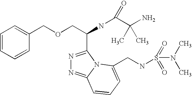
C1=CC=CC(COCC(C2=NN=C3N2C(CNS(N(C)C)(=O)=O)=CC=C3)NC(C(N)(C)C)=O)=C1
